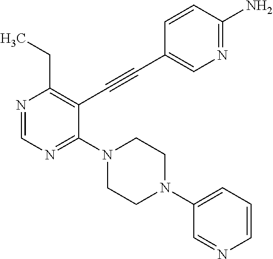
N1=CN=C(N2CCN(C3=CC=CN=C3)CC2)C(C#CC2=CN=C(N)C=C2)=C1CC
